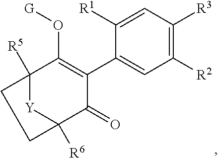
C1=C([R1])C(C2=C(O[G])C3([R5])CCC([R6])(C2=O)[Y]3)=CC([R2])=C1[R3]
